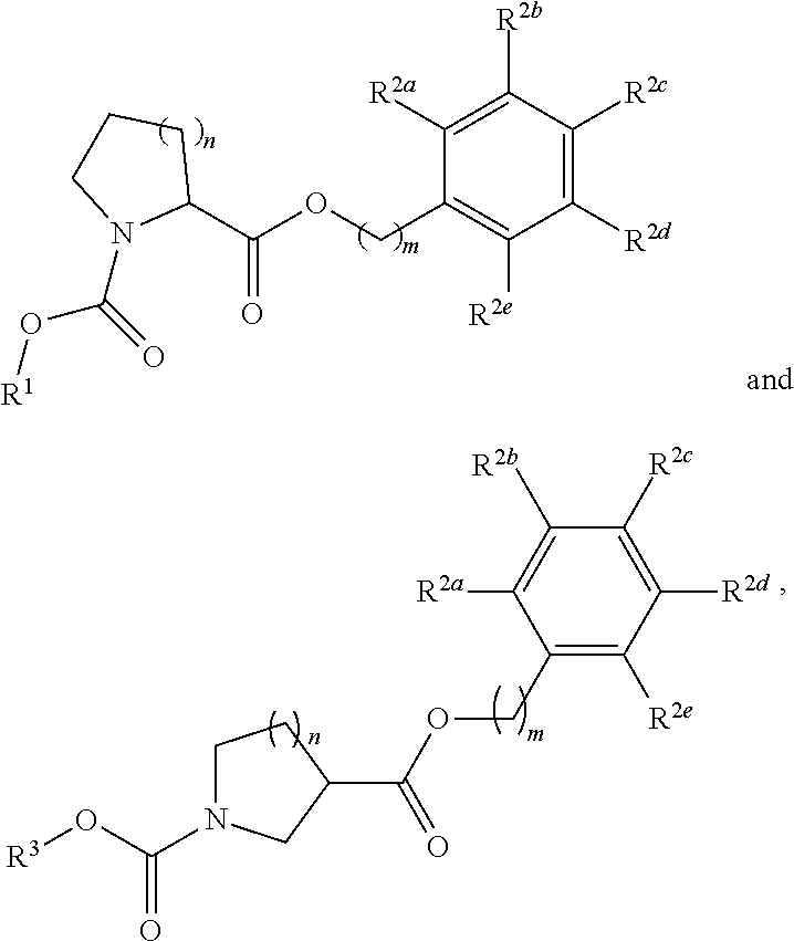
C1([R2d])=C([R2c])C([R2b])=C([R2a])C(COC(=O)C2CCCN2C(=O)O[R1])=C1[R2e].C1(COC(C2CCN(C(O[R3])=O)C2)=O)=C([R2e])C([R2d])=C([R2c])C([R2b])=C1[R2a]
